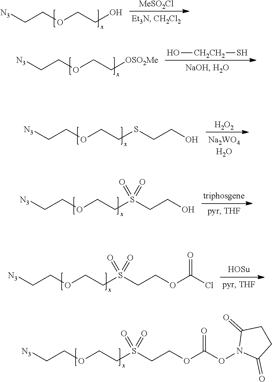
[N3]CCOCCS(CCOC(ON1C(=O)CCC1=O)=O)(=O)=O.[N3]CCOCCO.[MeSO2Cl].[N3]CCOCC[OSO2Me].O[CH2CH2]S.[N3]CCOCCSCCO.[H2O2].[N3]CCOCCS(CCO)(=O)=O.[N3]CCOCCS(CCOC(Cl)=O)(=O)=O
